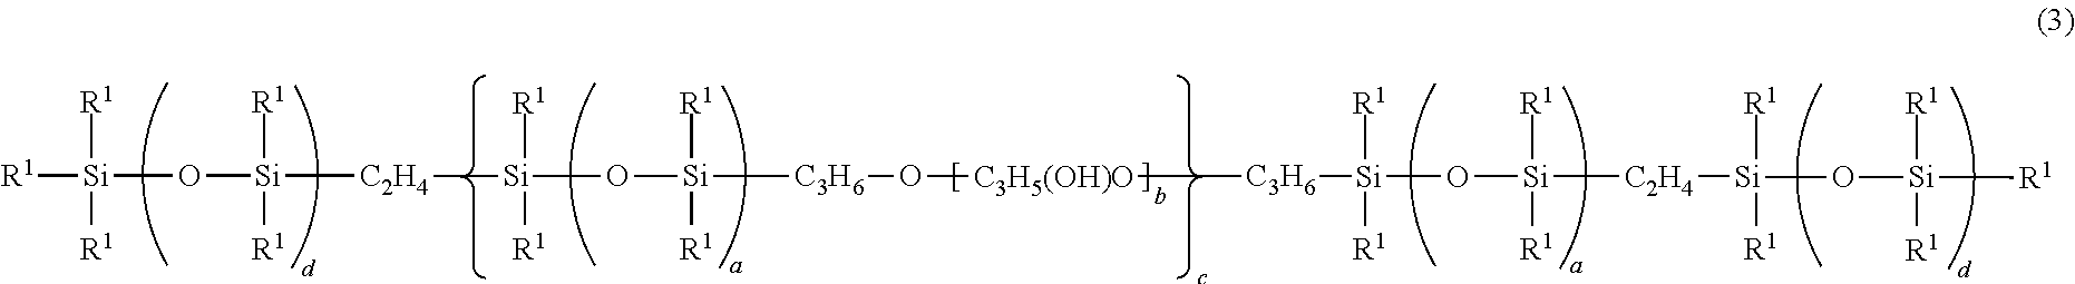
[R1][Si]([R1])([R1])O[Si]([R1])([R1])[C2H4][Si]([R1])([R1])O[Si]([R1])([R1])[C3H6]O[C3H5(OH)O][C3H6][Si]([R1])([R1])O[Si]([C2H4][Si]([R1])([R1])O[Si]([R1])([R1])[R1])([R1])[R1]
